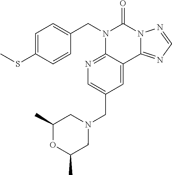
C1(SC)=CC=C(CN2C3=NC=C(CN4CC(C)OC(C)C4)C=C3C3=NC=NN3C2=O)C=C1
